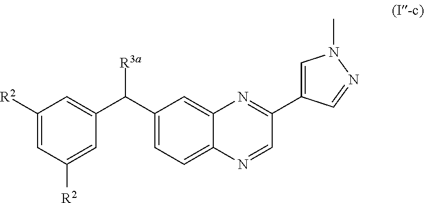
C1([R2])=CC([R2])=CC(C(C2=CC=C3C(=C2)N=C(C2=CN(C)N=C2)C=N3)[R3a])=C1
